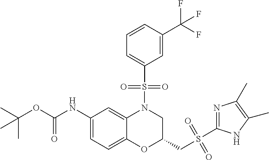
C1(NC(OC(C)(C)C)=O)=CC=C2C(=C1)N(S(C1=CC=CC(C(F)(F)F)=C1)(=O)=O)CC(CS(=O)(=O)C1=NC(C)=C(C)N1)O2
